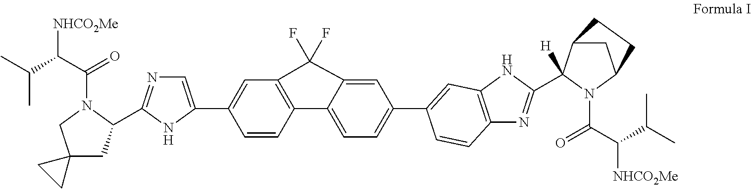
[NHCO2Me]C(C(=O)N1CC2(CC1C1=NC=C(C3=CC4=C(C=C3)C3=CC=C(C5=CC6=C(N=C(C7([H])C8CC(N7C(=O)C([NHCO2Me])C(C)C)CC8)N6)C=C5)C=C3C4(F)F)N1)CC2)C(C)C
